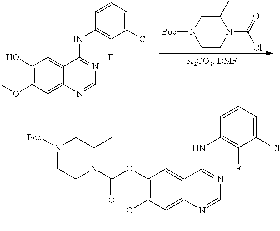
N1(C(=O)Cl)C(C)CN([Boc])CC1.C1(O)=C(OC)C=C2C(=C1)C(NC1=C(F)C(Cl)=CC=C1)=NC=N2.C1(OC(N2C(C)CN([Boc])CC2)=O)=C(OC)C=C2C(=C1)C(NC1=C(F)C(Cl)=CC=C1)=NC=N2
